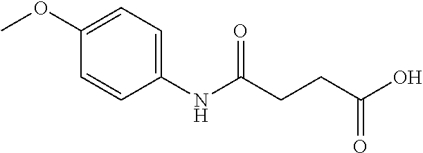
COC1=CC=C(NC(CCC(=O)O)=O)C=C1
